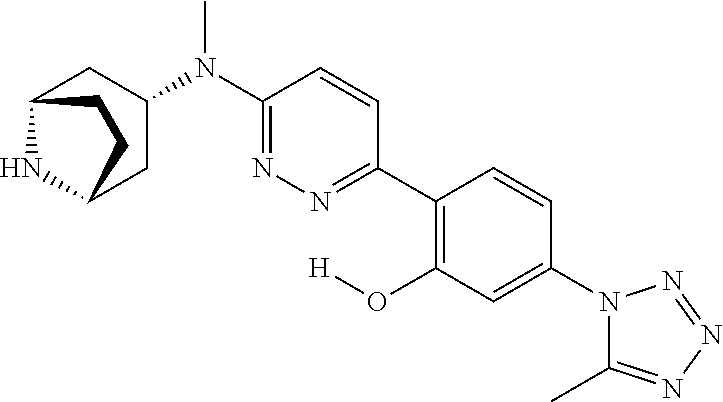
C12NC(CC(N(C3=NN=C(C4=C(O[H])C=C(N5C(C)=NN=N5)C=C4)C=C3)C)C1)CC2
